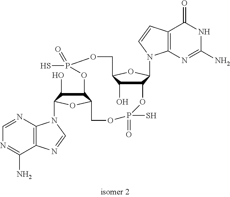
C12C(O)C(OC1N1C3=C(C(=O)NC(N)=N3)C=C1)COP(S)(=O)OC1C(O)C(N3C4=C(C(N)=NC=N4)N=C3)OC1COP(=O)(S)O2
